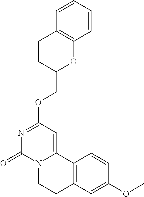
N1=C(OCC2OC3=C(CC2)C=CC=C3)C=C2N(C1=O)CCC1=C2C=CC(OC)=C1
